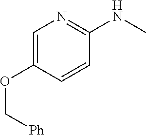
C1=C(OC[Ph])C=CC(NC)=N1
